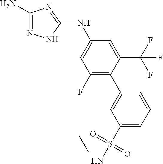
C1(N)=NNC(NC2=CC(F)=C(C3=CC(S(N)(=O)=O)=CC=C3)C(C(F)(F)F)=C2)=N1
